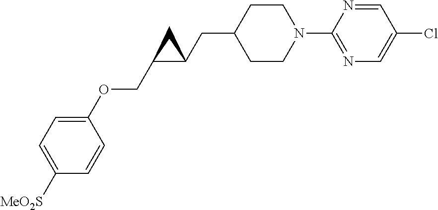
C1(N2CCC(CC3C(COC4=CC=C([MeO2S])C=C4)C3)CC2)=NC=C(Cl)C=N1
